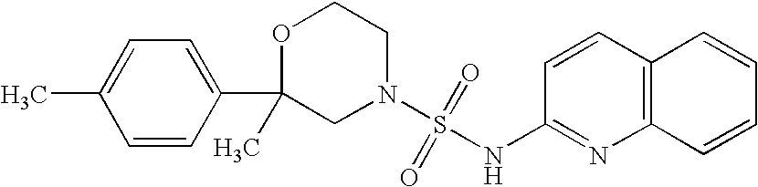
C1(C)=CC=C(C2(C)CN(S(=O)(=O)NC3=NC4=C(C=C3)C=CC=C4)CCO2)C=C1
